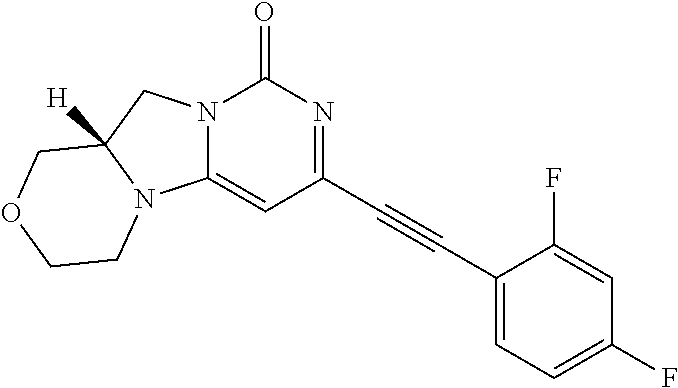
N12C(=CC(C#CC3=CC=C(F)C=C3F)=NC1=O)N1C([H])(C2)COCC1
